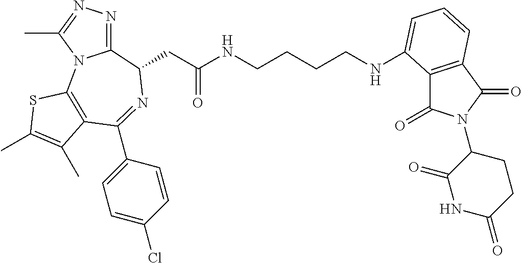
C12=NN=C(C)N1C1=C(C(C3=CC=C(Cl)C=C3)=NC2CC(NCCCCNC2=CC=CC3=C2C(=O)N(C2C(=O)NC(=O)CC2)C3=O)=O)C(C)=C(C)S1
